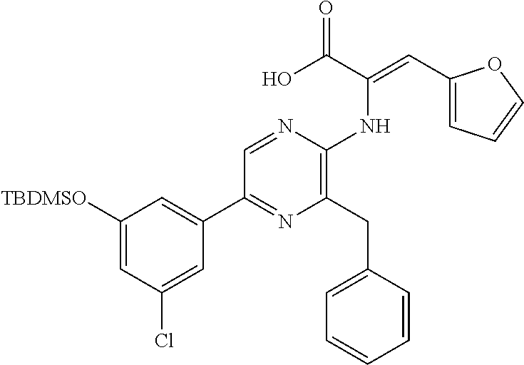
C1([TBDMSO])=CC(Cl)=CC(C2=NC(CC3=CC=CC=C3)=C(NC(=CC3=CC=CO3)C(O)=O)N=C2)=C1
